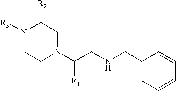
N1([R3])CCN(C(CNCC2=CC=CC=C2)[R1])CC1[R2]
